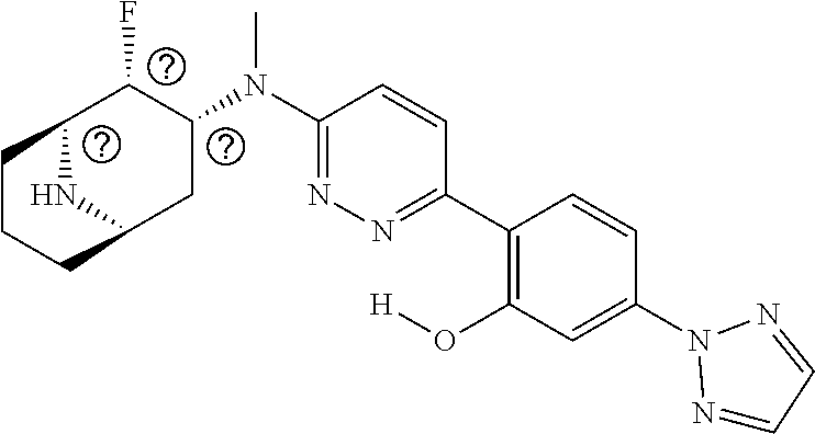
C1(N(C2C(F)C3CCCC(C2)N3)C)=NN=C(C2=C(O[H])C=C(N3N=CC=N3)C=C2)C=C1
